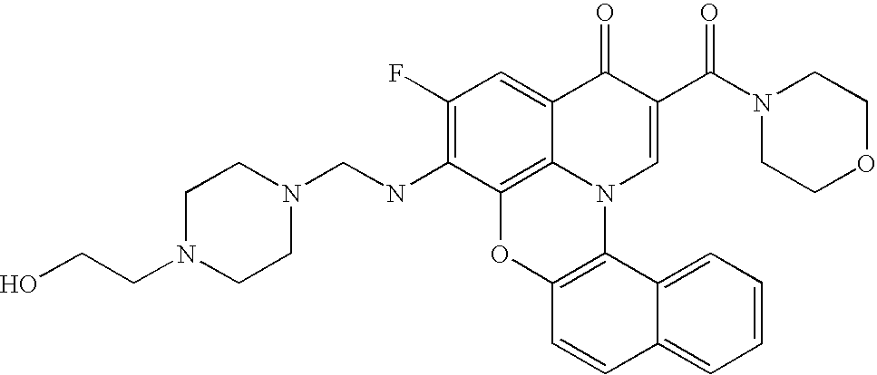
C1(F)=C(NCN2CCN(CCO)CC2)C2=C3C(=C1)C(=O)C(C(N1CCOCC1)=O)=CN3C1=C(O2)C=CC2=CC=CC=C12
